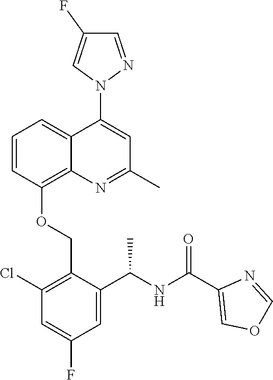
C1=CC(OCC2=C(Cl)C=C(F)C=C2C(NC(C2=COC=N2)=O)C)=C2C(=C1)C(N1N=CC(F)=C1)=CC(C)=N2
